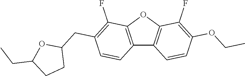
C12=C(OC3=C1C=CC(OCC)=C3F)C(F)=C(CC1OC(CC)CC1)C=C2
